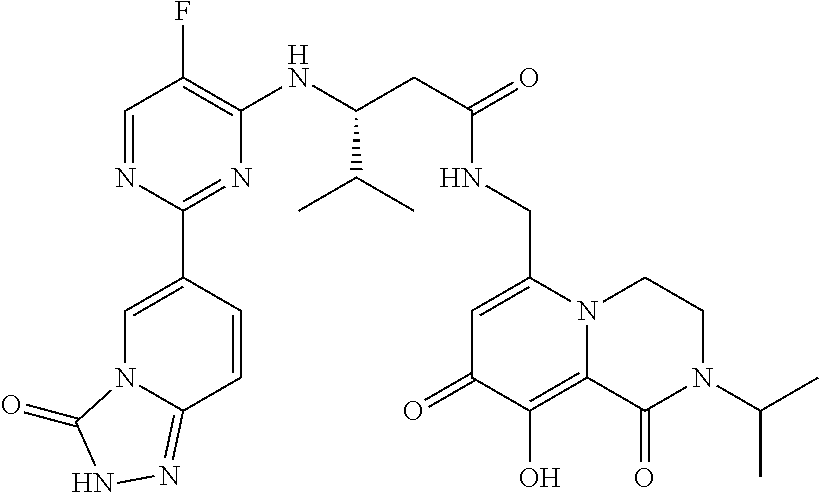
C1=NC(C2=CN3C(=NNC3=O)C=C2)=NC(NC(C(C)C)CC(NCC2=CC(=O)C(O)=C3N2CCN(C(C)C)C3=O)=O)=C1F
